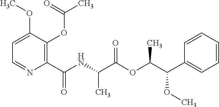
C1=C(OC)C(OC(C)=O)=C(C(NC(C(OC(C(C2=CC=CC=C2)OC)C)=O)C)=O)N=C1
